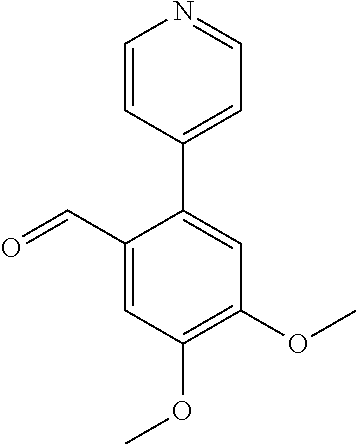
C1(C2=CC(OC)=C(OC)C=C2C=O)=CC=NC=C1
